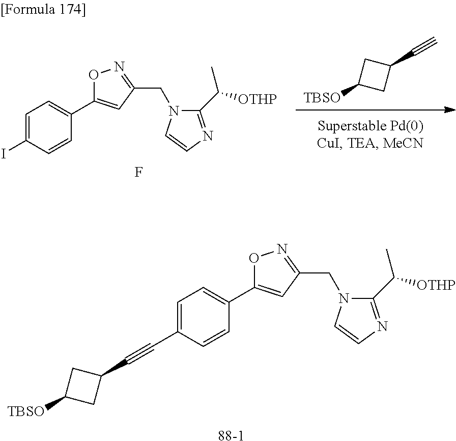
[88-1].C1(C#CC2CC([TBSO])C2)=CC=C(C2=CC(CN3C(C([OTHP])C)=NC=C3)=NO2)C=C1.C1(C#C)CC([TBSO])C1.F.IC1=CC=C(C2=CC(CN3C(C([OTHP])C)=NC=C3)=NO2)C=C1
